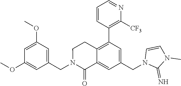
C1(CN2C(=O)C3=CC(CN4C(=N)N(C)C=C4)=CC(C4=C([CF3])N=CC=C4)=C3CC2)=CC(OC)=CC(OC)=C1
